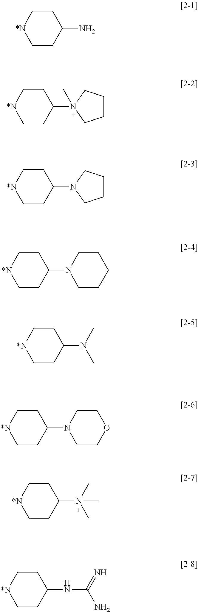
C1C[*N]CCC1N.C1C[*N]CCC1N1(C)CCCC1.C1C[*N]CCC1N1CCCC1.C1C[*N]CCC1N1CCCCC1.C1C[*N]CCC1N(C)C.C1C[*N]CCC1N1CCOCC1.C1C[*N]CCC1NC(N)=N.C1C[*N]CCC1N(C)(C)C
